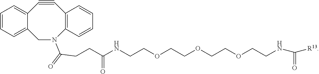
C1#CC2=CC=CC=C2CN(C(CCC(NCCOCCOCCOCCNC([R13])=O)=O)=O)C2=C1C=CC=C2
